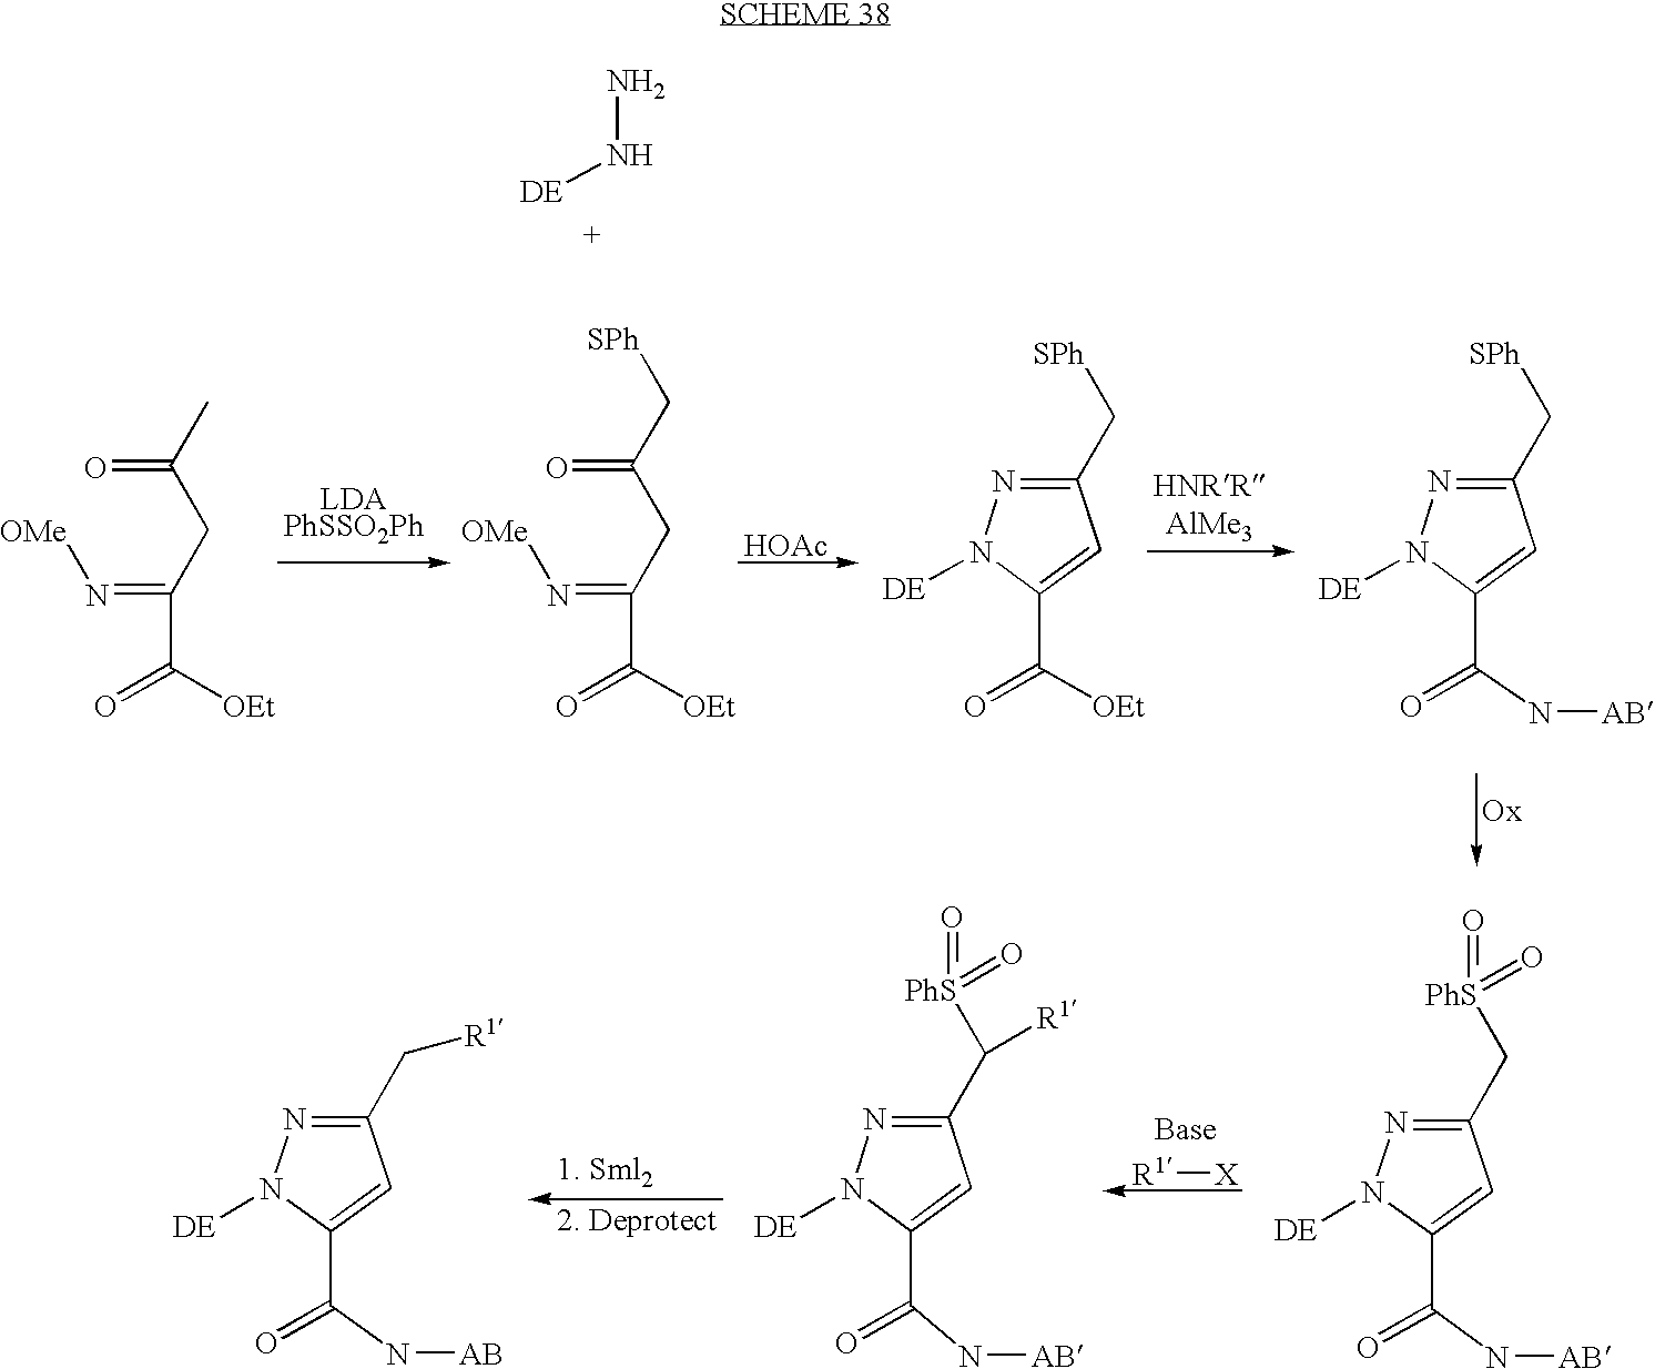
[LDAPhSSO2Ph].[HOAc].O=C([OEt])C(=N[OMe])CC(C)=O.O=C([OEt])C(=N[OMe])CC(C[SPh])=O.NN[DE].C1(C(N[AB])=O)=CC(C[SPh])=NN1[DE].C1(C([OEt])=O)=CC(C[SPh])=NN1[DE].C1(C(N[AB])=O)=CC(C[PhS](=O)=O)=NN1[DE].[R1][X].C1(C(=O)N[AB])=CC(C([PhS](=O)=O)[R1])=NN1[DE].C1(C(=O)N[AB])=CC(C[R1])=NN1[DE]
